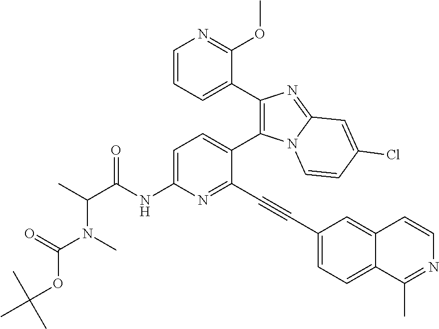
C1=C(NC(C(C)N(C(OC(C)(C)C)=O)C)=O)N=C(C#CC2=CC=C3C(=C2)C=CN=C3C)C(C2=C(C3=CC=CN=C3OC)N=C3N2C=CC(Cl)=C3)=C1
